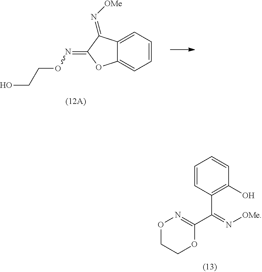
C1=CC(C(=N[OMe])C2=NOCCO2)=C(O)C=C1.C12=CC=CC=C1OC(=NOCCO)C2=N[OMe]
